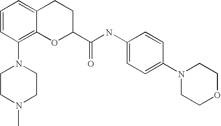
C1=CC(N2CCN(C)CC2)=C2C(=C1)CCC(C(NC1=CC=C(N3CCOCC3)C=C1)=O)O2
